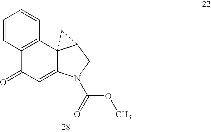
C1=CC=CC2=C1C(=O)C=C1C23C(CN1C(OC)=O)C3
